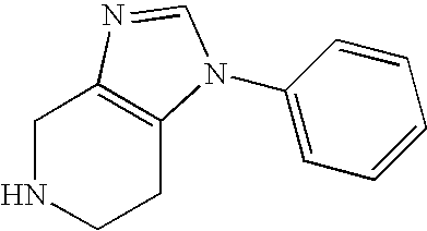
C1NCCC2=C1N=CN2C1=CC=CC=C1
